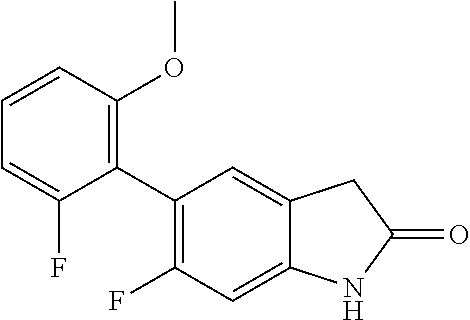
C1(C2=C(F)C=C3C(=C2)CC(=O)N3)=C(OC)C=CC=C1F
